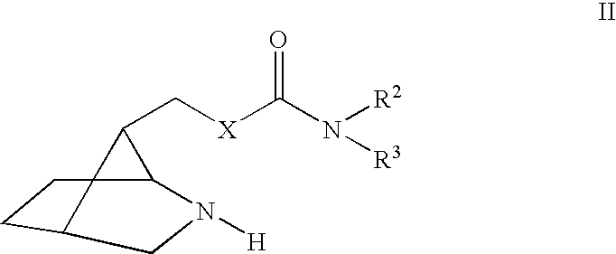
C123C(C[X]C(N([R2])[R3])=O)C1N([H])CC2CC3
